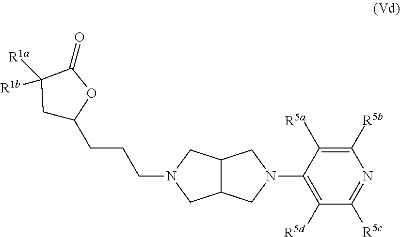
C(CCN1CC2C(C1)CN(C1=C([R5d])C([R5c])=NC([R5b])=C1[R5a])C2)C1CC([R1a])([R1b])C(=O)O1
